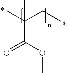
CC(CC)(C(OC)=O)C
